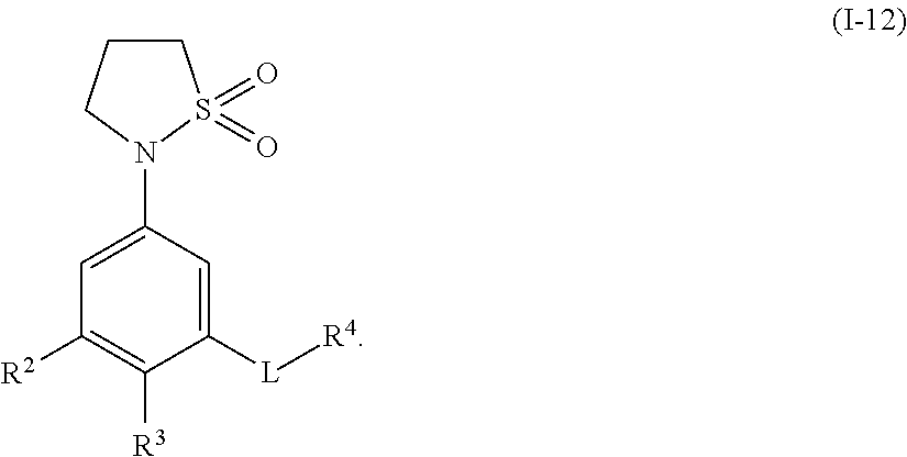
C1CCN(C2=CC([R2])=C([R3])C([L][R4])=C2)S1(=O)=O
